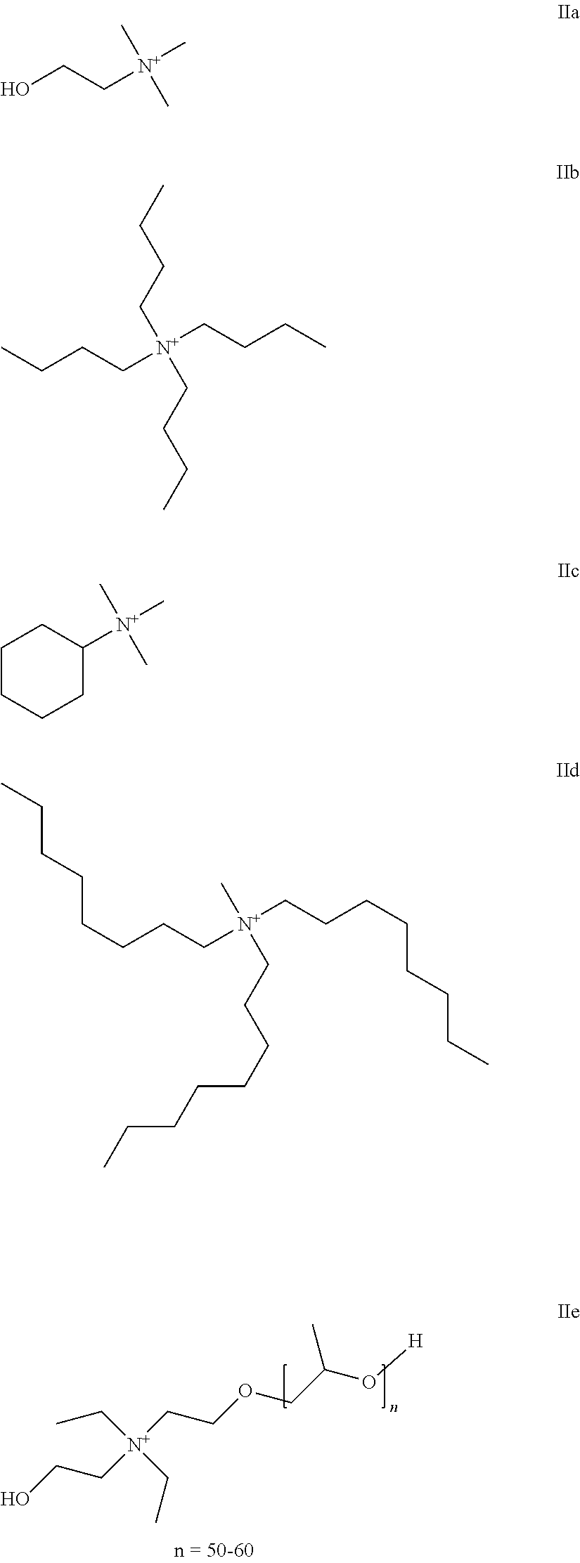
C([N+](CCOCC(O[H])C)(CCO)CC)C.CCCC[N+](CCCC)(CCCC)CCCC.C(C[N+](C)(C)C)O.C1CCCC([N+](C)(C)C)C1.CCCCCCCC[N+](C)(CCCCCCCC)CCCCCCCC
